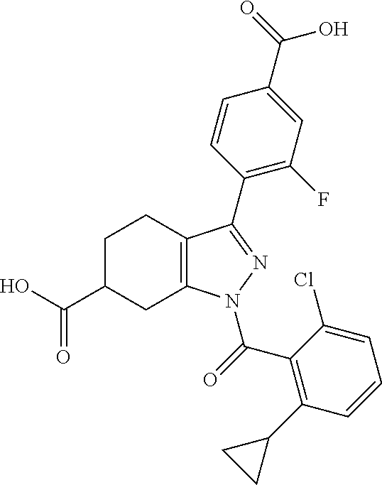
C1C(C(O)=O)CC2=C(C1)C(C1=C(F)C=C(C(=O)O)C=C1)=NN2C(C1=C(C2CC2)C=CC=C1Cl)=O
